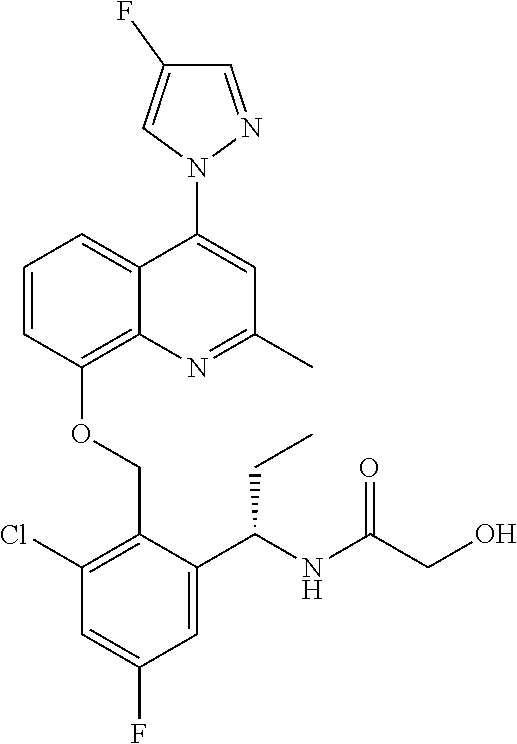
C1=CC(OCC2=C(Cl)C=C(F)C=C2C(NC(CO)=O)CC)=C2C(=C1)C(N1N=CC(F)=C1)=CC(C)=N2
